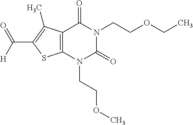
C12=C(N(CCOC)C(=O)N(CCOCC)C1=O)SC(C(=O)[H])=C2C
